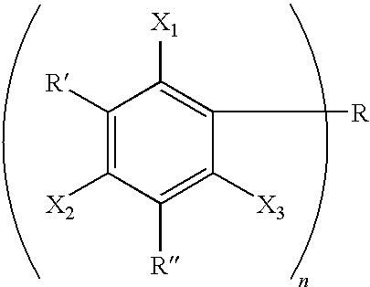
C1([R])=C([X2])C([R])=C([X3])C([R])=C1[X1]
